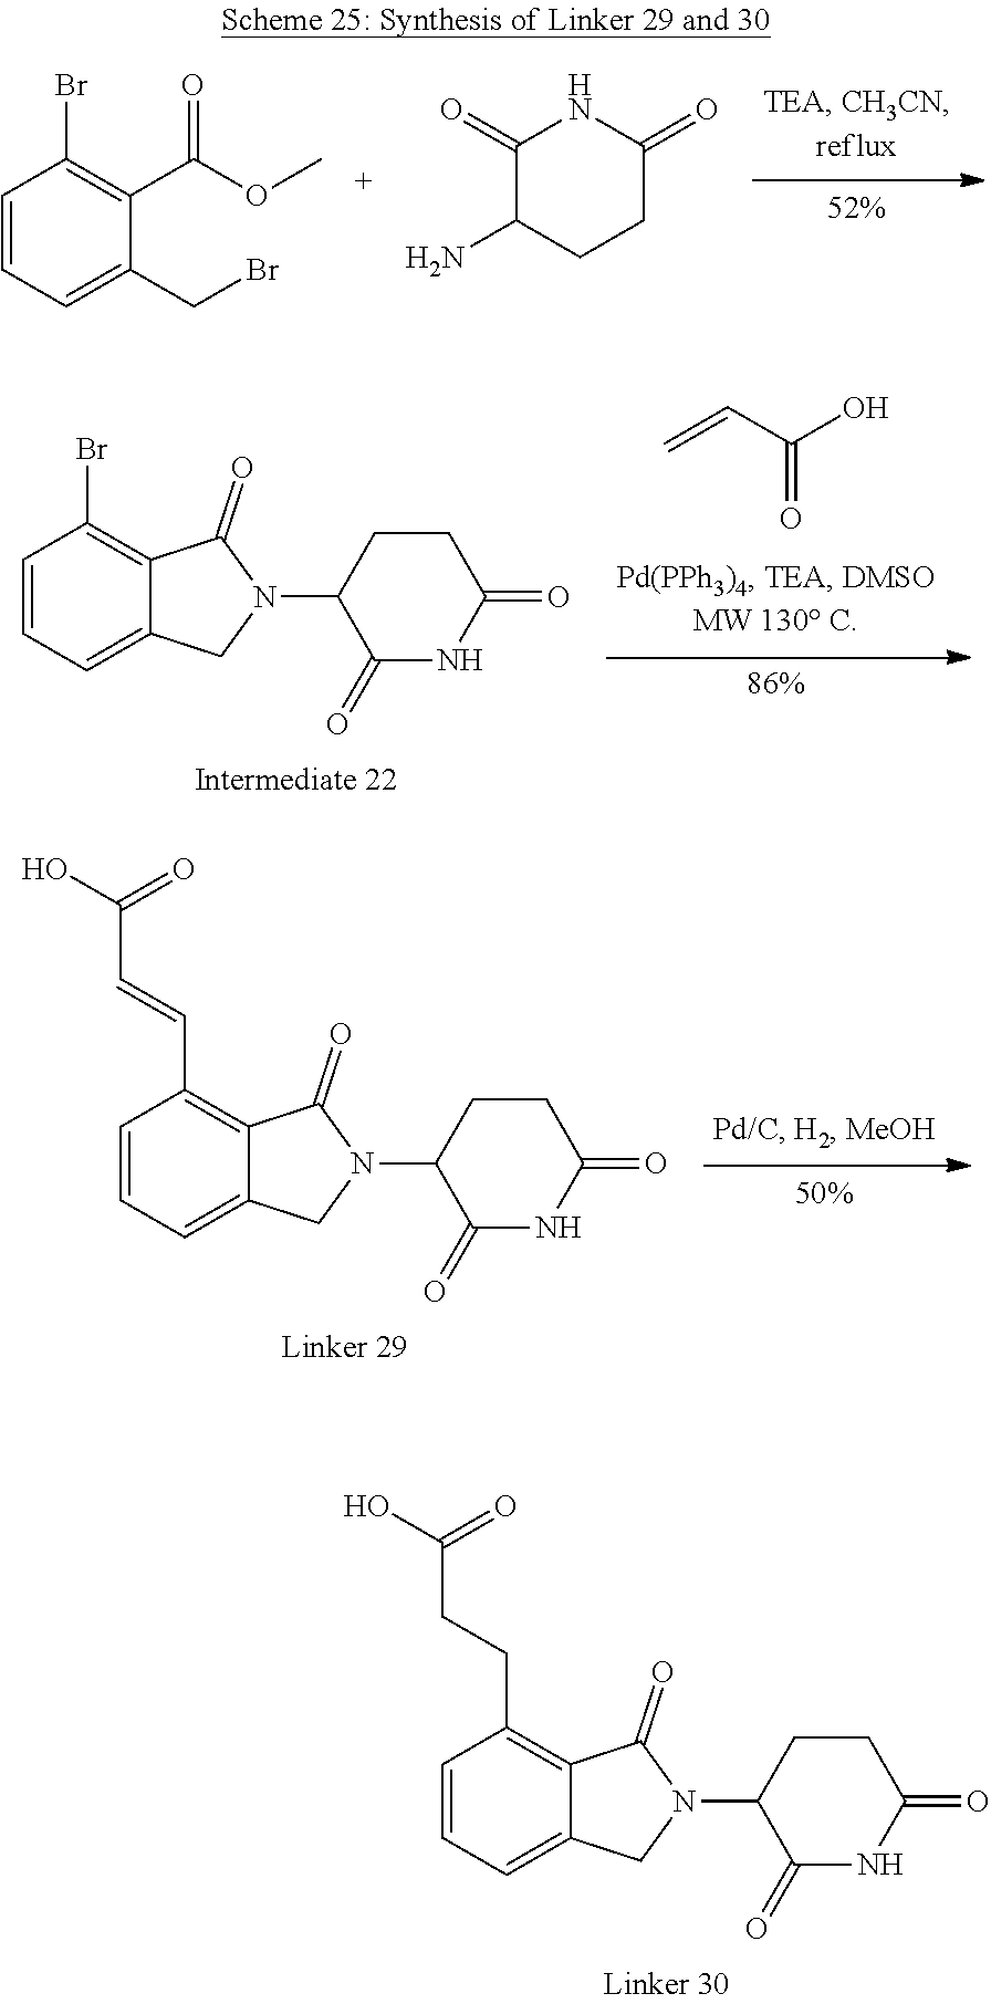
C1=CC=C(CBr)C(C(OC)=O)=C1Br.C1(=O)C(N)CCC(=O)N1.C(=O)(O)C=C.C1(Br)=C2C(=O)N(C3C(=O)NC(=O)CC3)CC2=CC=C1.C1(C=CC(O)=O)=C2C(=O)N(C3C(=O)NC(=O)CC3)CC2=CC=C1.C1(CCC(O)=O)=C2C(=O)N(C3C(=O)NC(=O)CC3)CC2=CC=C1
